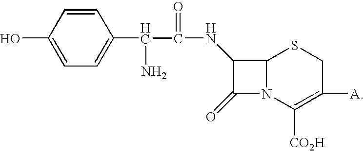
OC1=CC=C(C(C(=O)NC2C(=O)N3C2SCC([A])=C3[CO2H])N)C=C1
